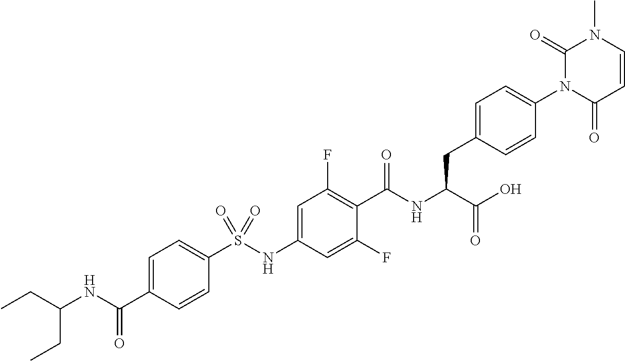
C1=CC(=O)N(C2=CC=C(CC(C(=O)O)NC(=O)C3=C(F)C=C(NS(C4=CC=C(C(=O)NC(CC)CC)C=C4)(=O)=O)C=C3F)C=C2)C(=O)N1C
